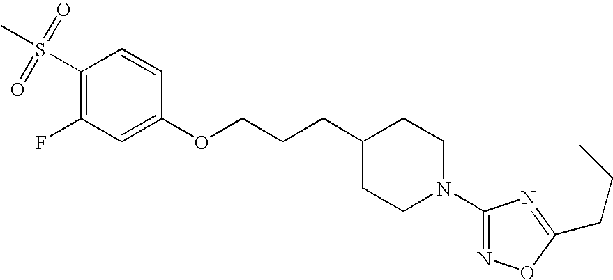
C1(S(=O)(=O)C)=C(F)C=C(OCCCC2CCN(C3=NOC(CCC)=N3)CC2)C=C1
